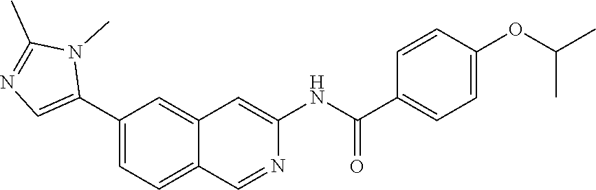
C1(C2=CN=C(C)N2C)=CC=C2C(=C1)C=C(NC(=O)C1=CC=C(OC(C)C)C=C1)N=C2
